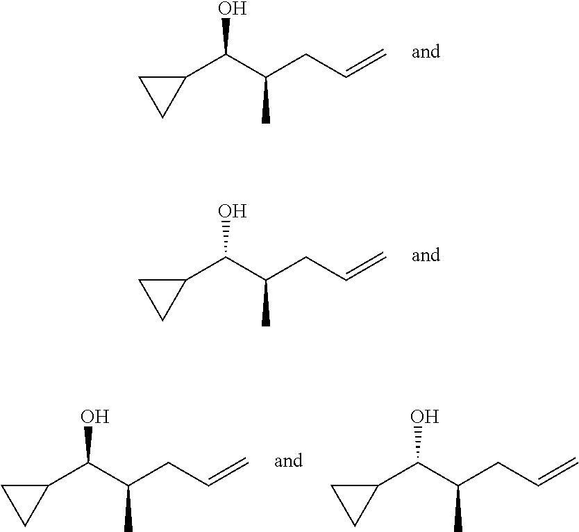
C(C(C)CC=C)(C1CC1)O.C(C(C)CC=C)(C1CC1)O.C(C(C)CC=C)(C1CC1)O.C(C(C)CC=C)(C1CC1)O
